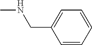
C1=CC=CC=C1CNC
